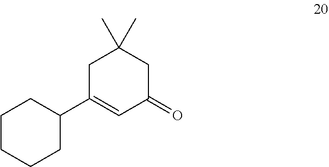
C1(C2=CC(=O)CC(C)(C)C2)CCCCC1
